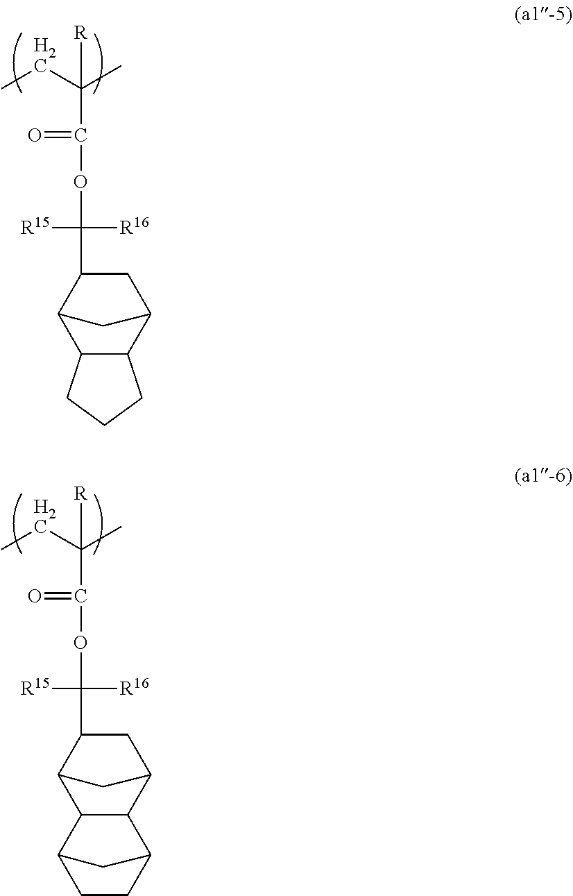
C1(C([R16])([R15])OC(=O)C(CC)(C)[R])CC2C3C(C1C2)CCC3.C1(C([R16])([R15])OC(=O)C(CC)(C)[R])CC2C3C(C1C2)C1CCC3C1
